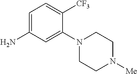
C1=C(N)C=C(N2CCN([Me])CC2)C([CF3])=C1
